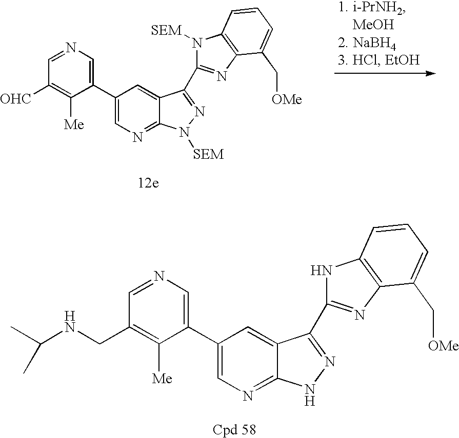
C1(C2=CN=CC(CNC(C)C)=C2[Me])=CN=C2C(=C1)C(C1=NC3=C(N1)C=CC=C3C[OMe])=NN2.C1(C2=CN=CC([OHC])=C2[Me])=CN=C2C(=C1)C(C1=NC3=C(N1[SEM])C=CC=C3C[OMe])=NN2[SEM]
